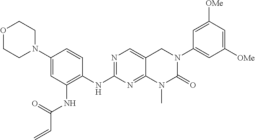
N1=C(NC2=C(NC(C=C)=O)C=C(N3CCOCC3)C=C2)N=C2N(C)C(=O)N(C3=CC([OMe])=CC([OMe])=C3)CC2=C1
